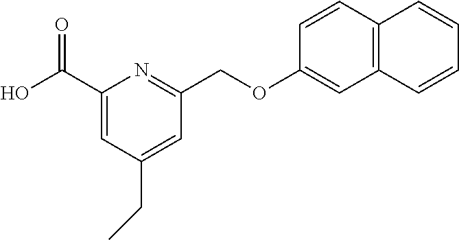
C1=CC2=C(C=C1OCC1=NC(C(O)=O)=CC(CC)=C1)C=CC=C2
